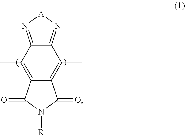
C12=C(C)C3=N[A]N=C3C(C)=C1C(=O)N([R])C2=O
